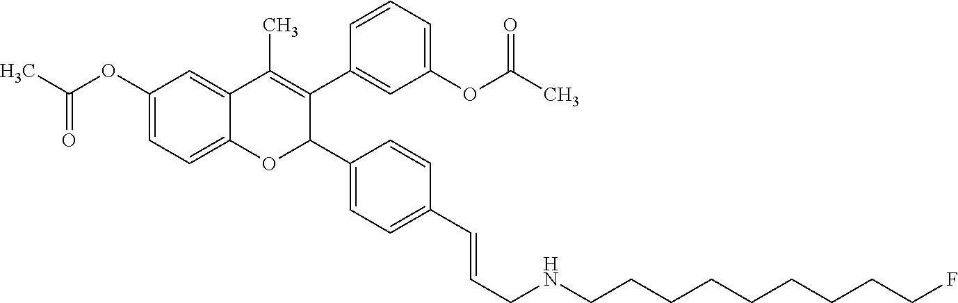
C(CNCCCCCCCCCF)=CC1=CC=C(C2C(C3=CC(OC(C)=O)=CC=C3)=C(C)C3=CC(OC(C)=O)=CC=C3O2)C=C1
